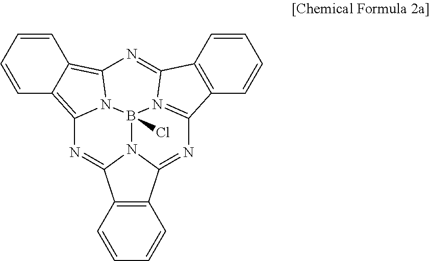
C1=CC=CC2=C3N4C(=C12)N=C1C2=C(C=CC=C2)C2=N1B4(Cl)N1C(=N2)C2=C(C1=N3)C=CC=C2
